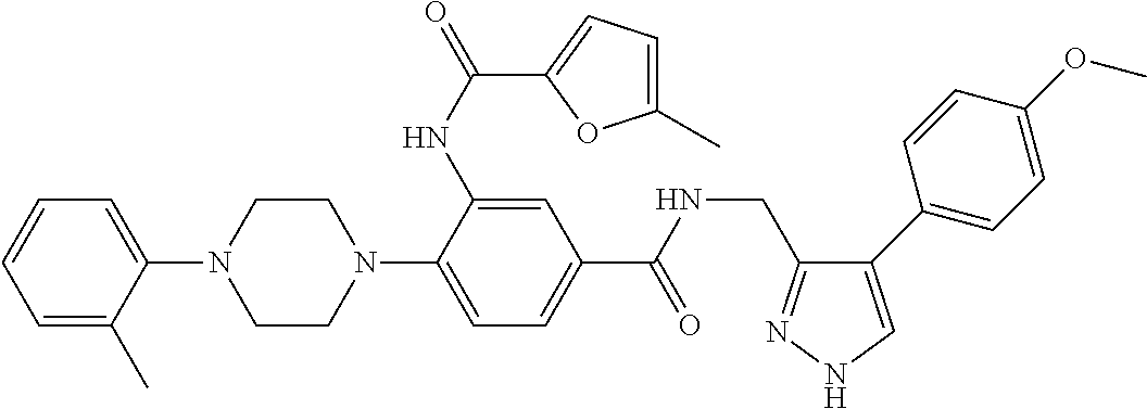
C1CN(C2=CC=C(C(NCC3=NNC=C3C3=CC=C(OC)C=C3)=O)C=C2NC(=O)C2=CC=C(C)O2)CCN1C1=CC=CC=C1C
